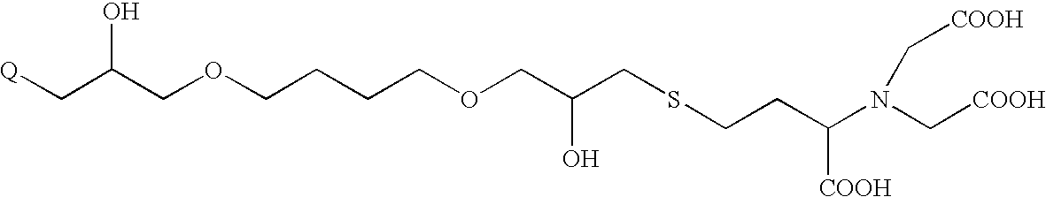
[Q]CC(COCCCCOCC(CSCCC(N(C[COOH])C[COOH])[COOH])O)O
